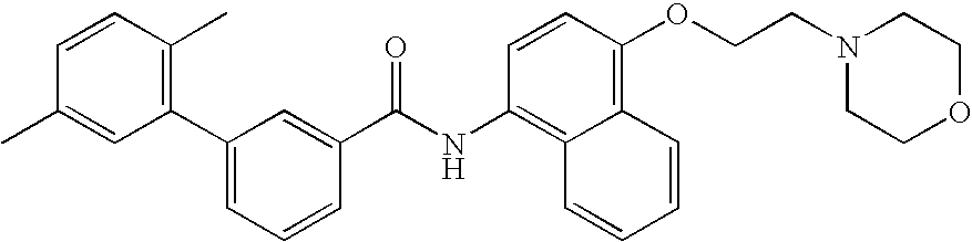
C1=CC(OCCN2CCOCC2)=C2C(=C1NC(C1=CC(C3=C(C)C=CC(C)=C3)=CC=C1)=O)C=CC=C2
